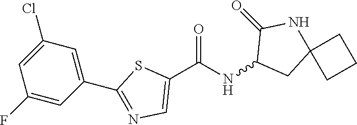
C1(C(NC2CC3(NC2=O)CCC3)=O)=CN=C(C2=CC(Cl)=CC(F)=C2)S1
